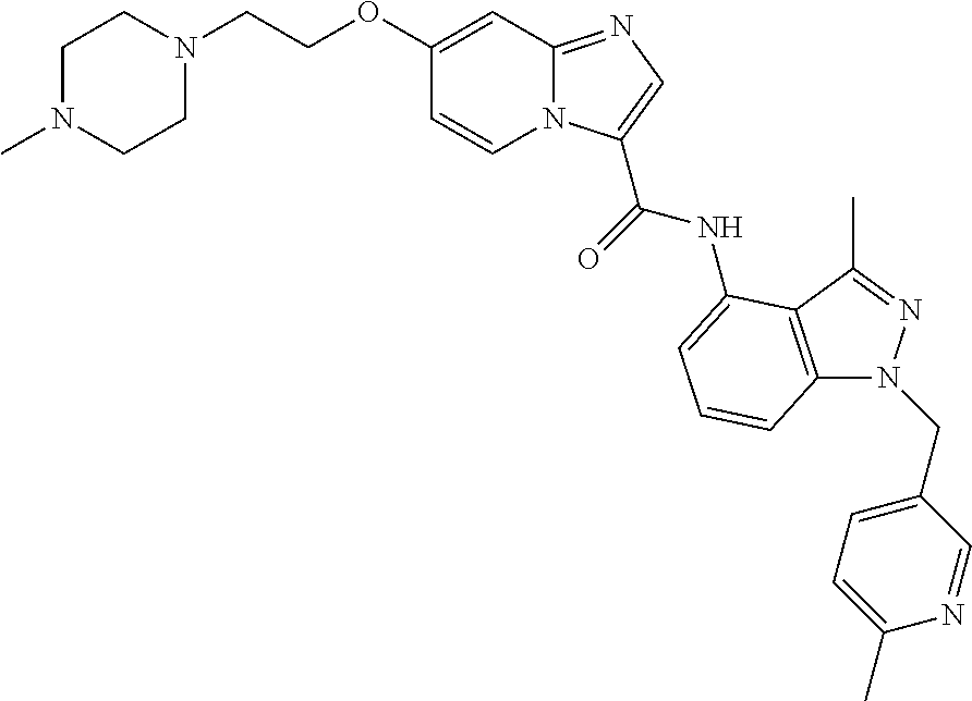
C12=NC=C(C(NC3=CC=CC4=C3C(C)=NN4CC3=CC=C(C)N=C3)=O)N1C=CC(OCCN1CCN(C)CC1)=C2
